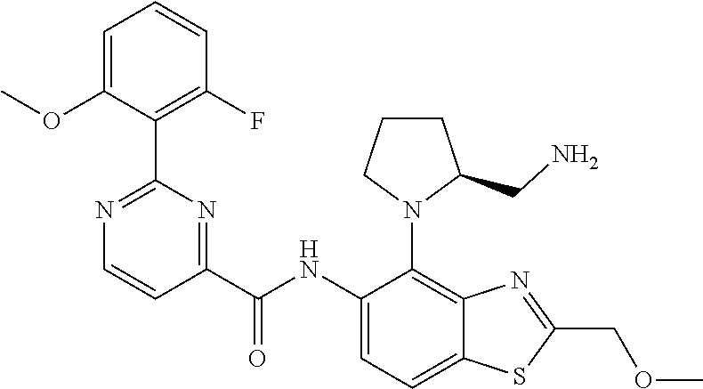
C1(NC(C2=NC(C3=C(F)C=CC=C3OC)=NC=C2)=O)=CC=C2C(=C1N1C(CN)CCC1)N=C(COC)S2
